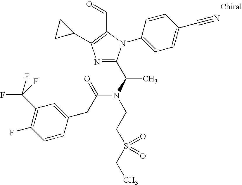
N1=C(C(N(C(CC2=CC(C(F)(F)F)=C(F)C=C2)=O)CCS(CC)(=O)=O)C)N(C2=CC=C(C#N)C=C2)C(C=O)=C1C1CC1
